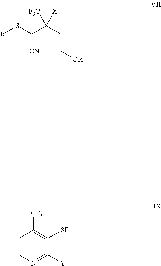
C1=CN=C([Y])C([SR])=C1[CF3].[R]SC(C(C=C[OR1])([X])[F3C])[CN]
